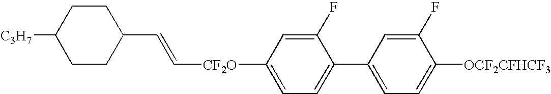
C1CC(C=C[CF2O]C2=CC=C(C3=CC=C([OCF2CFHCF3])C(F)=C3)C(F)=C2)CCC1[C3H7]
